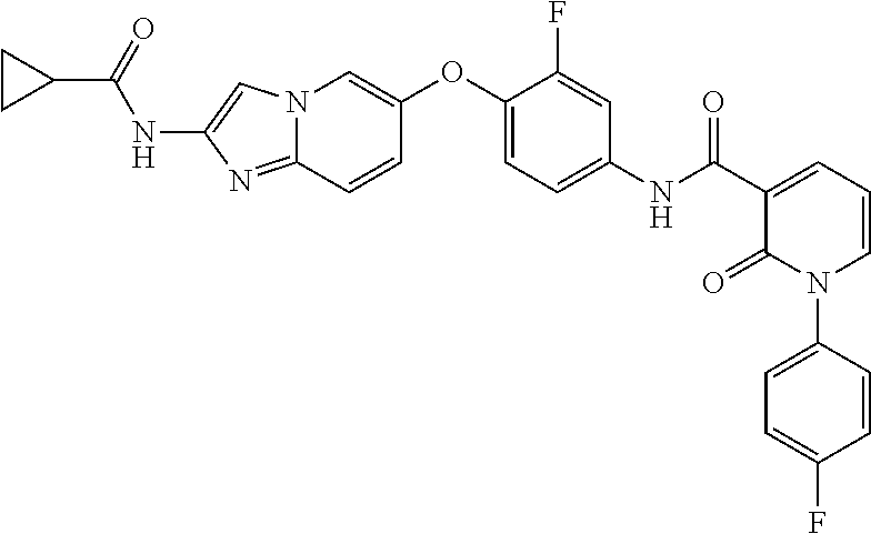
C1(OC2=CN3C(=NC(NC(C4CC4)=O)=C3)C=C2)=CC=C(NC(=O)C2=CC=CN(C3=CC=C(F)C=C3)C2=O)C=C1F
